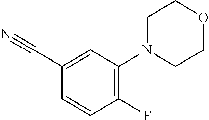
C1=CC(F)=C(N2CCOCC2)C=C1C#N
